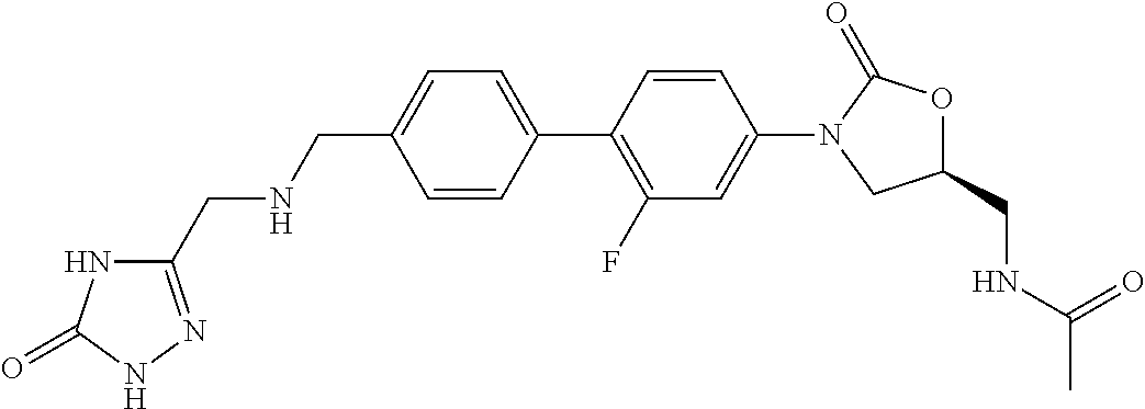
C1=CC(C2=C(F)C=C(N3CC(CNC(=O)C)OC3=O)C=C2)=CC=C1CNCC1=NNC(=O)N1
